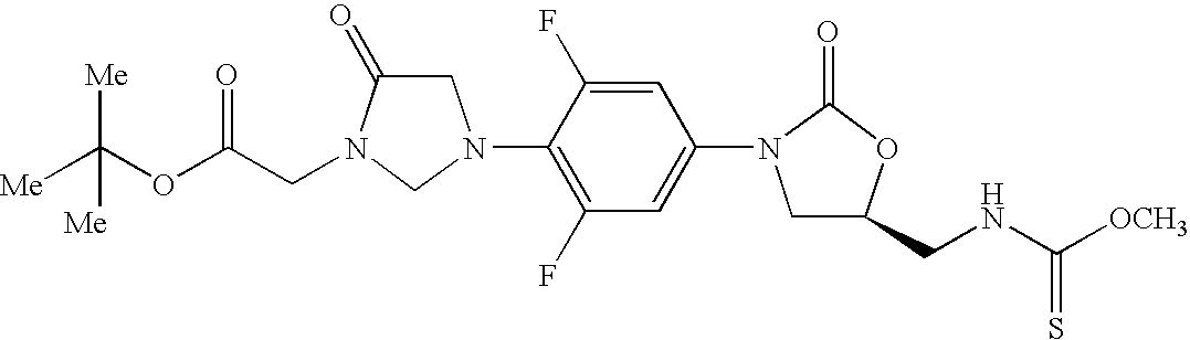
C1C(=O)N(CC(OC([Me])([Me])[Me])=O)CN1C1=C(F)C=C(N2CC(CNC([OCH3])=S)OC2=O)C=C1F
